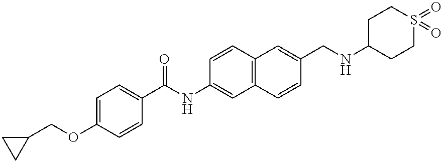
C1=C(OCC2CC2)C=CC(C(NC2=CC3=C(C=C2)C=C(CNC2CCS(=O)(=O)CC2)C=C3)=O)=C1
